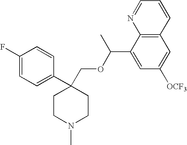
C1(F)=CC=C(C2(COC(C3=CC([OCF3])=CC4=C3N=CC=C4)C)CCN(C)CC2)C=C1
